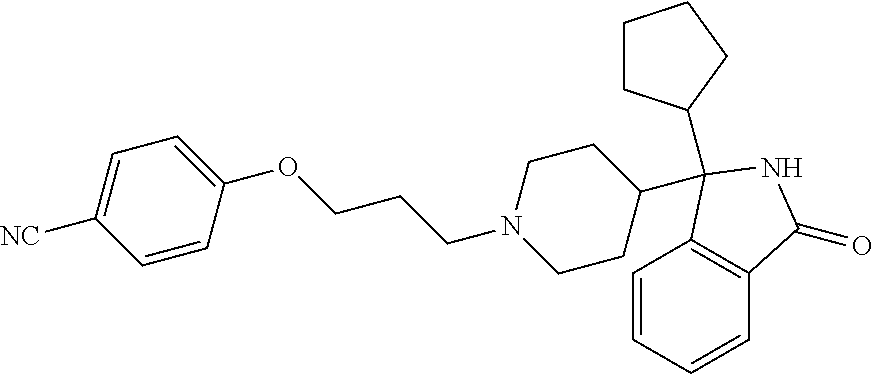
C1=CC=CC2=C1C(C1CCN(CCCOC3=CC=C([NC])C=C3)CC1)(C1CCCC1)NC2=O
